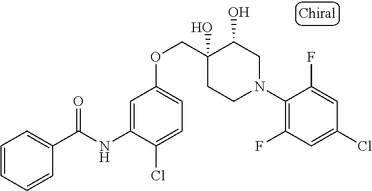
C1(N2CC(O)C(O)(COC3=CC=C(Cl)C(NC(=O)C4=CC=CC=C4)=C3)CC2)=C(F)C=C(Cl)C=C1F
